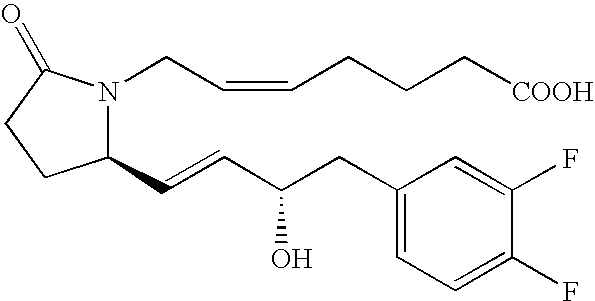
C1(C=CC(CC2=CC=C(F)C(F)=C2)O)N(CC=CCCC[COOH])C(=O)CC1
